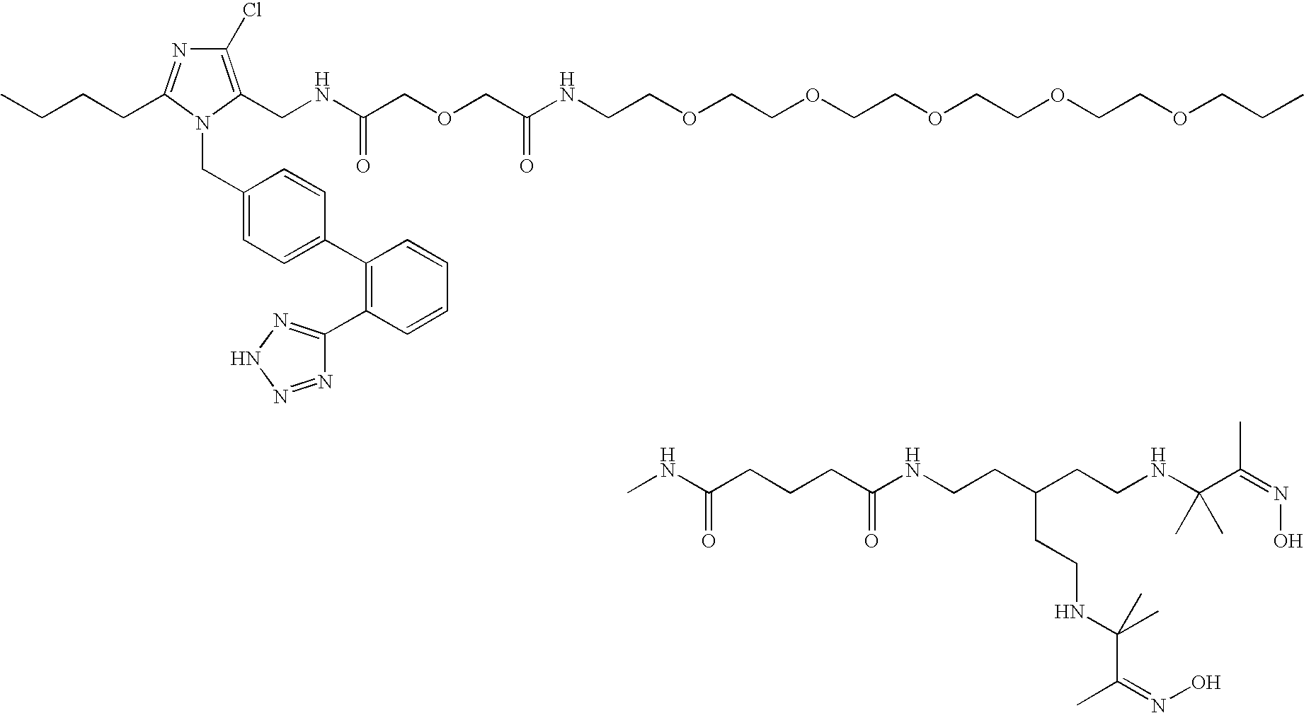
N(C(=O)CCCC(NCCC(CCNC(C(=NO)C)(C)C)CCNC(C(=NO)C)(C)C)=O)C.C(COCCOCCOCCOCCOCCC)NC(COCC(NCC1=C(Cl)N=C(CCCC)N1CC1=CC=C(C2=C(C3=NNN=N3)C=CC=C2)C=C1)=O)=O
